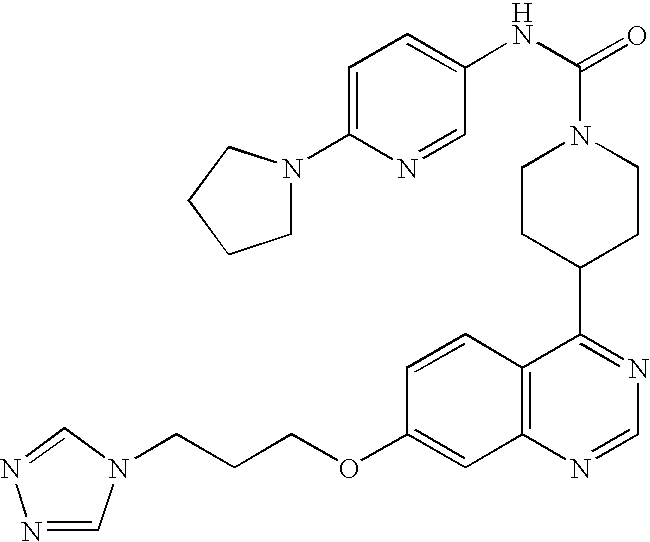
C(COC1=CC2=C(C=C1)C(C1CCN(C(=O)NC3=CC=C(N4CCCC4)N=C3)CC1)=NC=N2)CN1C=NN=C1
